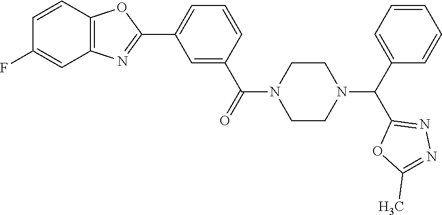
C1=C(C(=O)N2CCN(C(C3=CC=CC=C3)C3=NN=C(C)O3)CC2)C=CC=C1C1=NC2=C(O1)C=CC(F)=C2
